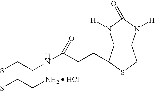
S(CCNC(CCC1C2C(CS1)N([H])C(=O)N2[H])=O)SCC[NH2  HCl]
